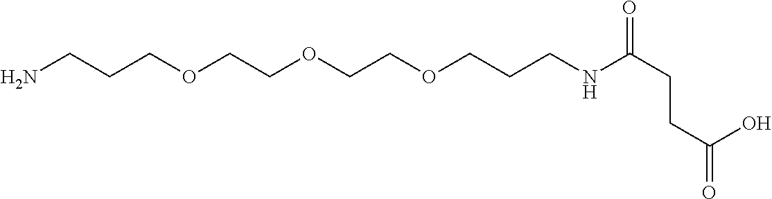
NCCCOCCOCCOCCCNC(CCC(=O)O)=O
